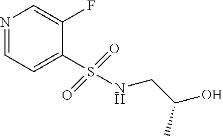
N1=CC=C(S(NCC(C)O)(=O)=O)C(F)=C1
